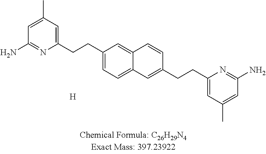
C1=C(C)C=C(CCC2=CC=C3C(=C2)C=CC(CCC2=CC(C)=CC(N)=N2)=C3)N=C1N.[H]
